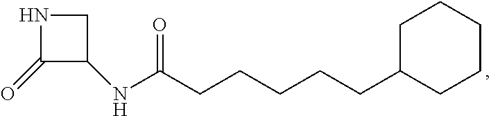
N1C(=O)C(NC(CCCCCC2CCCCC2)=O)C1
